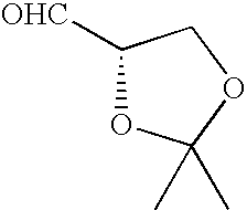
C1([OHC])OC(C)(C)OC1
